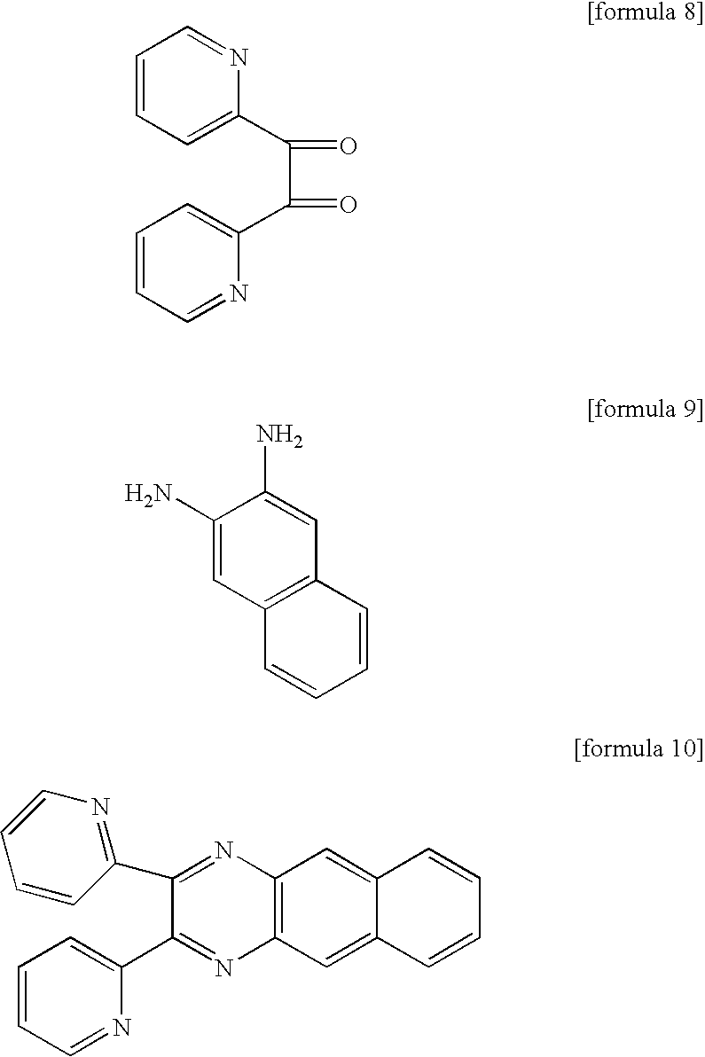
C1=CC=C(C(C(=O)C2=CC=CC=N2)=O)N=C1.C1(N)=CC2=C(C=C1N)C=CC=C2.C12=C(C=C3C(=C1)C=CC=C3)N=C(C1=CC=CC=N1)C(C1=NC=CC=C1)=N2
